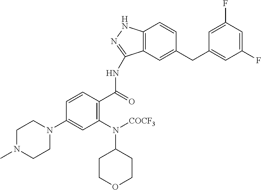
C1=CC(N2CCN(C)CC2)=CC(N([COCF3])C2CCOCC2)=C1C(NC1=NNC2=C1C=C(CC1=CC(F)=CC(F)=C1)C=C2)=O
